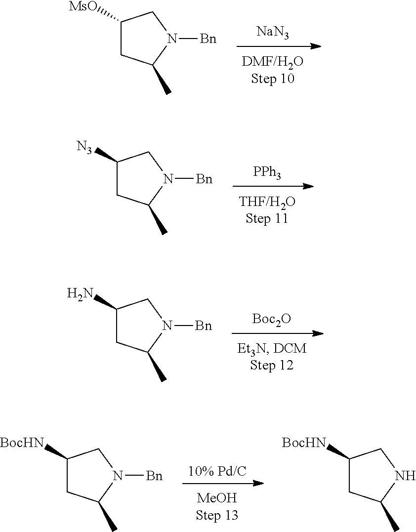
[NaN3].C1([MsO])CC(C)N([Bn])C1.[PPh3].C1([N3])CC(C)N([Bn])C1.[Boc2O].C1(N)CC(C)N([Bn])C1.[10% Pd/C].C1([BocHN])CC(C)N([Bn])C1.C1([BocHN])CC(C)NC1
